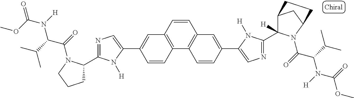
C1=CC2=C(C3=C1C=C(C1=CN=C(C4([H])C5CC(N4C(=O)C(C(C)C)N([H])C(=O)OC)CC5)N1[H])C=C3)C=CC(C1=CN=C(C3CCCN3C(=O)C(C(C)C)N([H])C(OC)=O)N1[H])=C2
